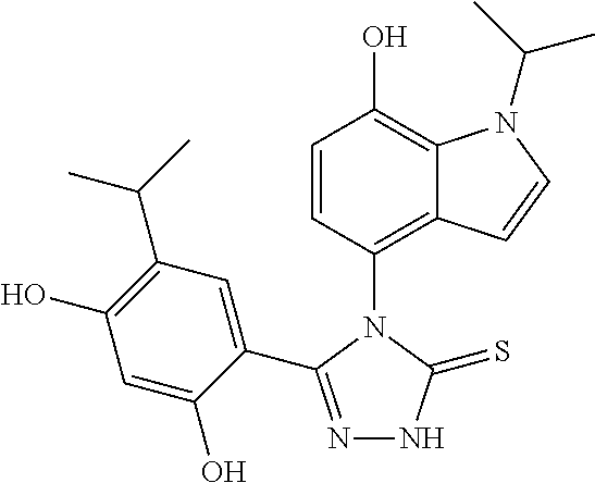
N1=C(C2=CC(C(C)C)=C(O)C=C2O)N(C2=C3C(=C(O)C=C2)N(C(C)C)C=C3)C(=S)N1
